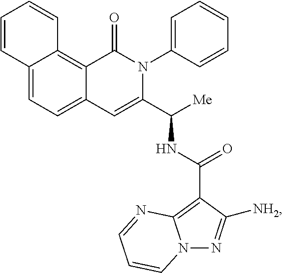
C12=CC=C3C(=C1C=CC=C2)C(=O)N(C1=CC=CC=C1)C(C([Me])NC(=O)C1=C2N(N=C1[NH2])C=CC=N2)=C3
